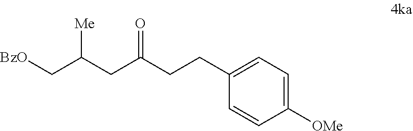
C1(CCC(CC(C[BzO])[Me])=O)=CC=C([OMe])C=C1
